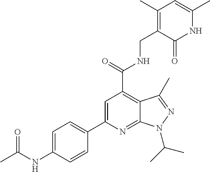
C1=C(NC(C)=O)C=CC(C2=CC(C(NCC3=C(C)C=C(C)NC3=O)=O)=C3C(=N2)N(C(C)C)N=C3C)=C1
